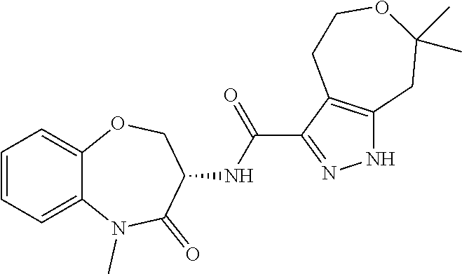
C12=CC=CC=C1OCC(NC(=O)C1=NNC3=C1CCOC(C)(C)C3)C(=O)N2C
